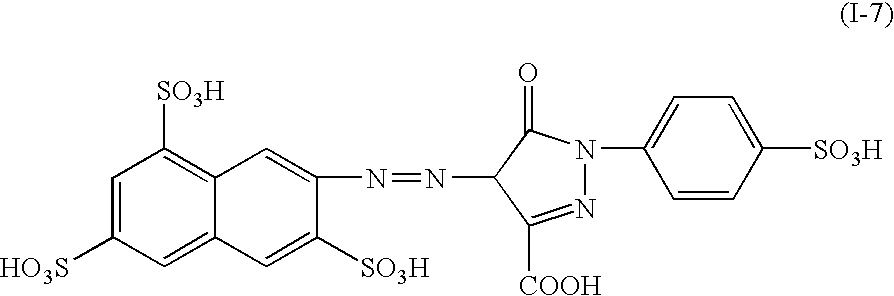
N1=C([COOH])C(N=NC2=CC3=C([SO3H])C=C([HO3S])C=C3C=C2[SO3H])C(=O)N1C1=CC=C([SO3H])C=C1
